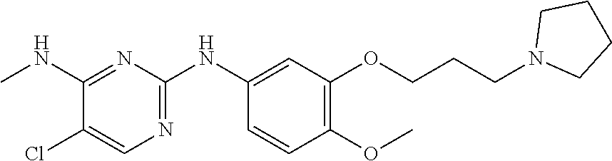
C1(NC)=NC(NC2=CC(OCCCN3CCCC3)=C(OC)C=C2)=NC=C1Cl
